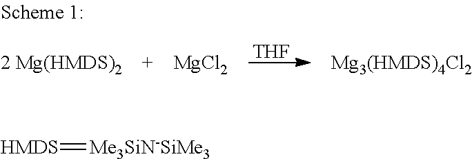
[MgCl2].[THF].[HMDS]=[Me3SiN-SiMe3]
